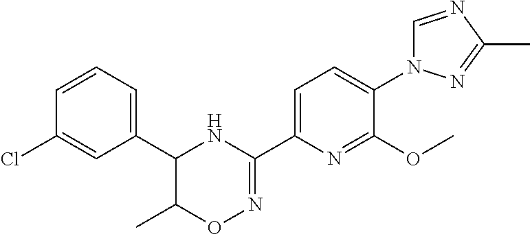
C1=CC=C(C2NC(C3=CC=C(N4C=NC(C)=N4)C(OC)=N3)=NOC2C)C=C1Cl
